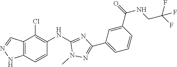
C12=C(C=CC(NC3=NC(C4=CC=CC(C(NCC(F)(F)F)=O)=C4)=NN3C)=C1Cl)NN=C2
